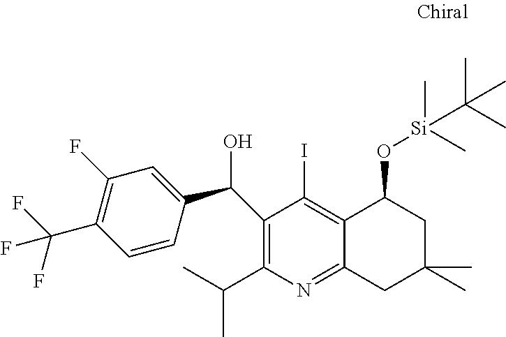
C1(C(C)C)=C(C(C2=CC(F)=C(C(F)(F)F)C=C2)O)C(I)=C2C(=N1)CC(C)(C)CC2O[Si](C)(C)C(C)(C)C
